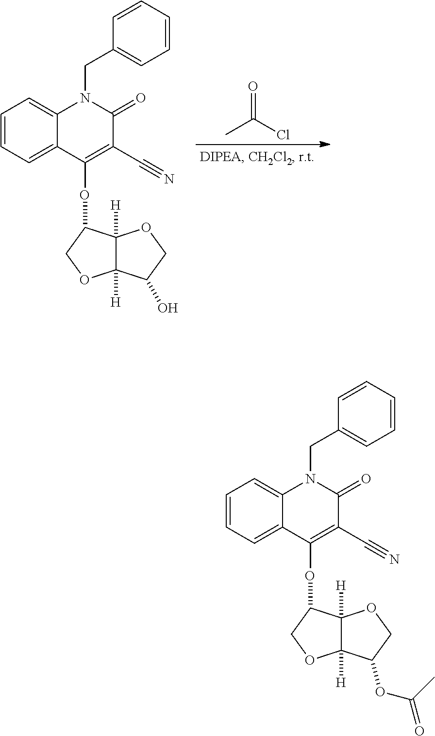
C12([H])C([H])(OCC1O)C(OC1=C(C#N)C(=O)N(CC3=CC=CC=C3)C3=CC=CC=C31)CO2.CC(Cl)=O.C12([H])C([H])(OCC1OC(C)=O)C(OC1=C(C#N)C(=O)N(CC3=CC=CC=C3)C3=CC=CC=C31)CO2
